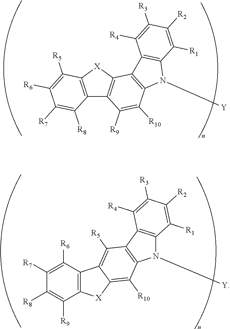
C12=C([X]C3=C1C([R9])=C([R10])C1=C3C3=C(N1[Y])C([R1])=C([R2])C([R3])=C3[R4])C([R5])=C([R6])C([R7])=C2[R8].C12=C(C([R6])=C([R7])C([R8])=C1[R9])C1=C([R5])C3=C(C([R10])=C1[X]2)N([Y])C1=C3C([R4])=C([R3])C([R2])=C1[R1]
